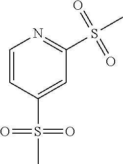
C1=CC(S(C)(=O)=O)=CC(S(C)(=O)=O)=N1
